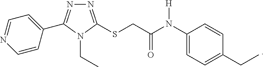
N1=C(SCC(N(C2=CC=C(CC)C=C2)[H])=O)N(CC)C(C2=CC=NC=C2)=N1
